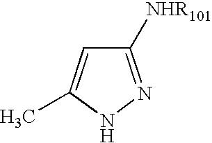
C1([NHR101])=NNC(C)=C1
